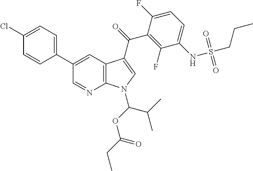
C12=C(C=C(C3=CC=C(Cl)C=C3)C=N1)C(C(=O)C1=C(F)C(NS(CCC)(=O)=O)=CC=C1F)=CN2C(OC(CC)=O)C(C)C
